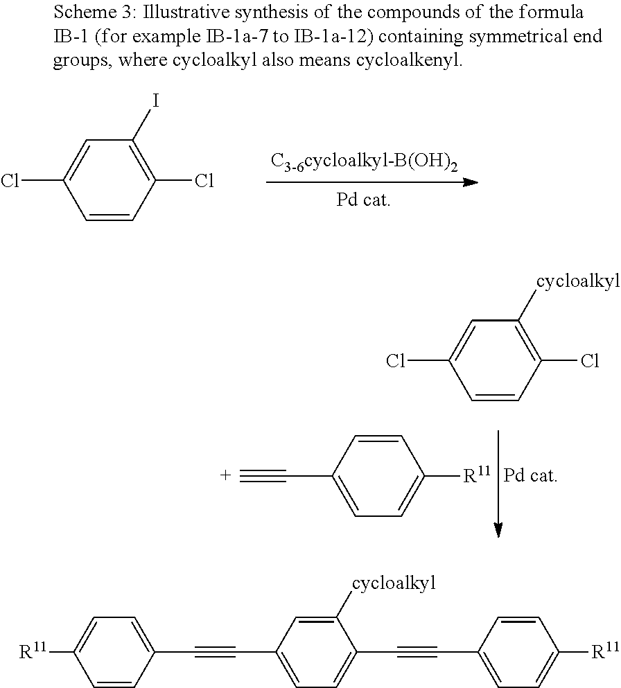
C1=CC(Cl)=C(I)C=C1Cl.[C+]#CC1=CC=C([R11])C=C1.C1=CC(Cl)=C([cycloalkyl])C=C1Cl.C1(C#CC2=CC=C(C#CC3=CC=C([R11])C=C3)C([cycloalkyl])=C2)=CC=C([R11])C=C1
